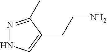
N1=C(C)C(CCN)=CN1
